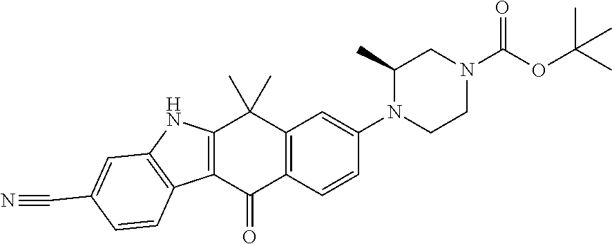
C12=C(C(=O)C3=C(C1(C)C)C=C(N1C(C)CN(C(OC(C)(C)C)=O)CC1)C=C3)C1=C(N2)C=C(C#N)C=C1
